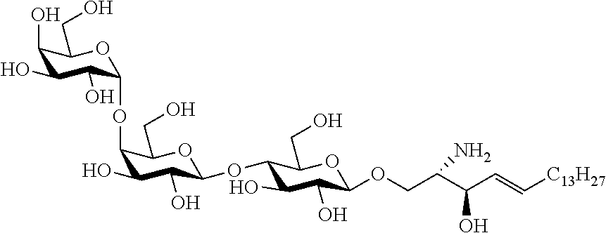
C1(O)C(O)C(O)C(OC2C(O)C(O)C(OC3C(O)C(O)C(OCC(C(C=C[C13H27])O)N)OC3CO)OC2CO)OC1CO
